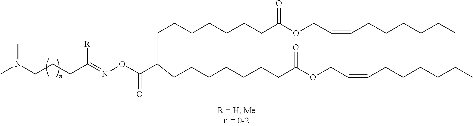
C(CCC(=NOC(C(CCCCCCCC(OCC=CCCCCCC)=O)CCCCCCCC(OCC=CCCCCCC)=O)=O)[R])N(C)C
